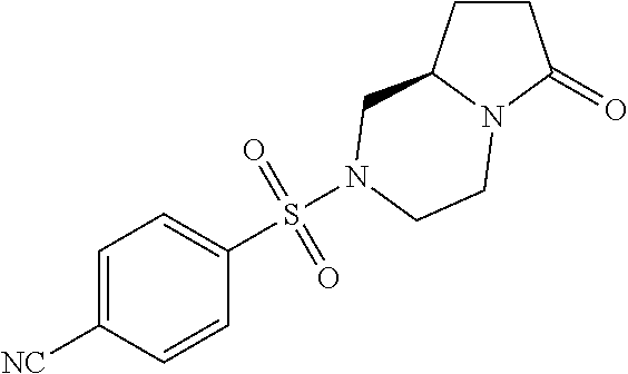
C1CC2N(C1=O)CCN(S(C1=CC=C([NC])C=C1)(=O)=O)C2
